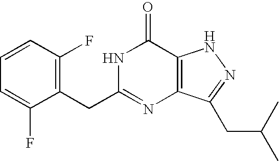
C1(F)=C(CC2=NC3=C(C(=O)N2)NN=C3CC(C)C)C(F)=CC=C1
